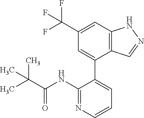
C1(C(F)(F)F)=CC2=C(C(C3=CC=CN=C3NC(C(C)(C)C)=O)=C1)C=NN2
